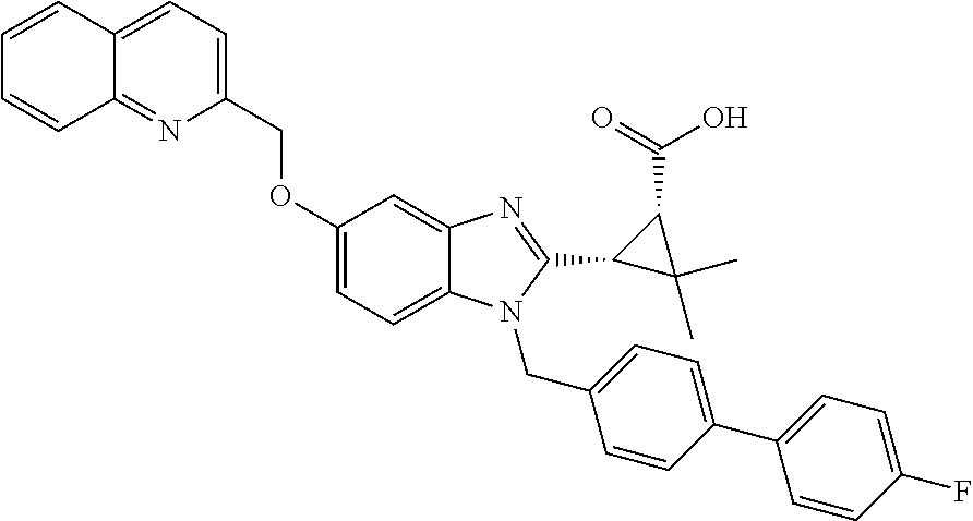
C1(COC2=CC=C3C(=C2)N=C(C2C(C)(C)C2C(=O)O)N3CC2=CC=C(C3=CC=C(F)C=C3)C=C2)=CC=C2C(=N1)C=CC=C2
